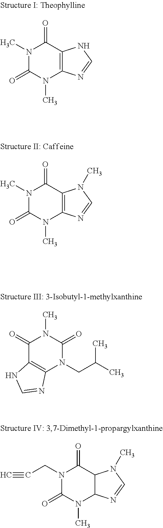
N1(C)C(=O)N(C)C2=C(C1=O)NC=N2.N1(C)C(=O)N(C)C2=C(C1=O)N(C)C=N2.C1(=O)C2=C(N(CC(C)C)C(=O)N1C)N=CN2.N1(CC#C)C(=O)N(C)C2C(C1=O)N(C)C=N2
